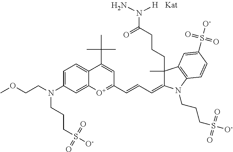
COCCN(CCCS([O-])(=O)=O)C1=CC=C2C(=C1)[O+]=C(C=CC=C1C(C)(CCCC(=O)N(N)[H])C3=C(N1CCCS([O-])(=O)=O)C=CC(S([O-])(=O)=O)=C3)C=C2C(C)(C)C
